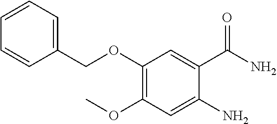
C1(COC2=C(OC)C=C(N)C(C(N)=O)=C2)=CC=CC=C1
